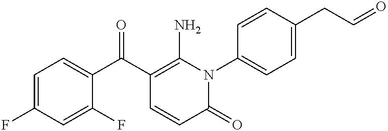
C1=C(F)C=C(F)C(C(C2=C(N)N(C3=CC=C(CC=O)C=C3)C(=O)C=C2)=O)=C1
